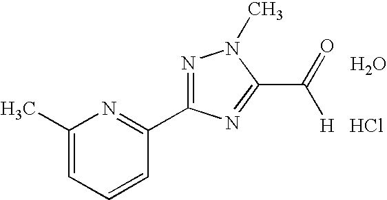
C1(C)=CC=CC(C2=NN(C)C(C([H])=O)=N2)=N1.O.Cl
